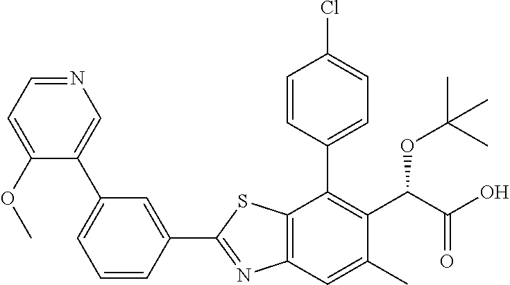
C1(C2=NC3=C(S2)C(C2=CC=C(Cl)C=C2)=C(C(C(O)=O)OC(C)(C)C)C(C)=C3)=CC(C2=CN=CC=C2OC)=CC=C1
